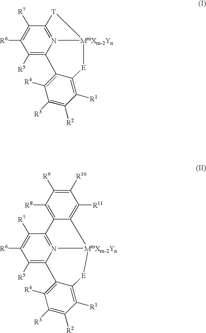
C1([R5])=C2N3=C(C([R7])=C1[R6])[T][MmXm-2Yn]3[E]C1=C([R1])C([R2])=C([R3])C([R4])=C21.C1([R5])=C2N3=C(C([R7])=C1[R6])C1=C([R8])C([R9])=C([R10])C([R11])=C1[MmXm-2Yn]3[E]C1=C([R1])C([R2])=C([R3])C([R4])=C21
